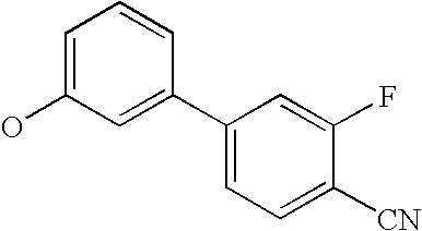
OC1=CC=CC(C2=CC=C([CN])C(F)=C2)=C1
